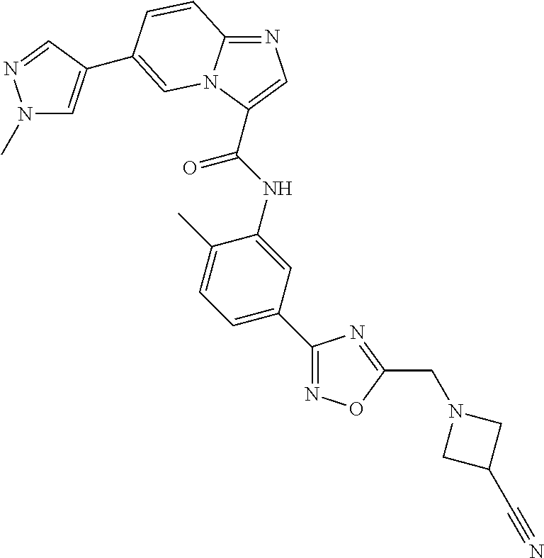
N1=C2N(C(C(NC3=CC(C4=NOC(CN5CC(C#N)C5)=N4)=CC=C3C)=O)=C1)C=C(C1=CN(C)N=C1)C=C2
